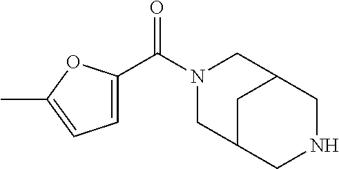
C1=C(C(N2CC3CC(C2)CNC3)=O)OC(C)=C1
